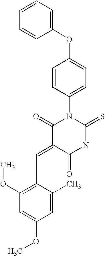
O=C1C(=CC2=C(OC)C=C(OC)C=C2C)C(=O)N(C2=CC=C(OC3=CC=CC=C3)C=C2)C(=S)N1
